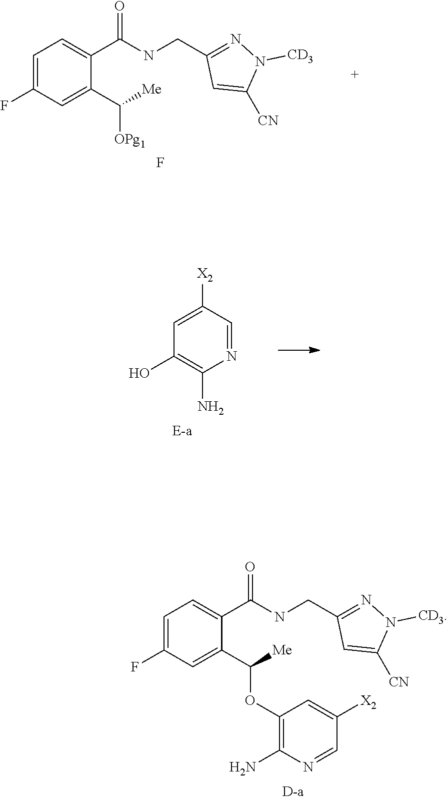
C1=C(F)C=C(C([Me])OC2=C(N)N=CC([X2])=C2)C(C(NCC2=NN([CD3])C([CN])=C2)=O)=C1.C1=C(F)C=C(C([Me])[OPg1])C(C(NCC2=NN([CD3])C([CN])=C2)=O)=C1.F.N1=CC([X2])=CC(O)=C1N
